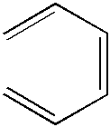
C=CC=CC=C
